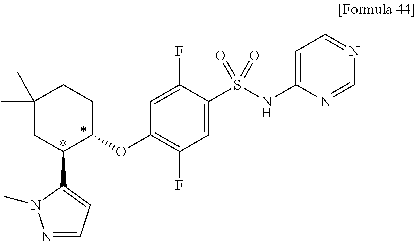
C1C(OC2=C(F)C=C(S(NC3=CC=NC=N3)(=O)=O)C(F)=C2)C(C2=CC=NN2C)CC(C)(C)C1
